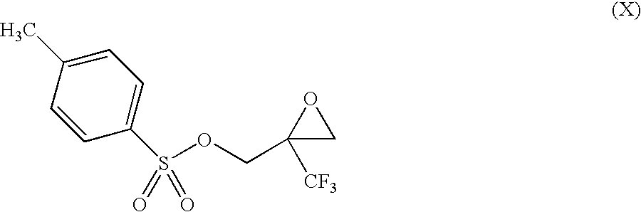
S(OCC1([CF3])CO1)(=O)(=O)C1=CC=C(C)C=C1
